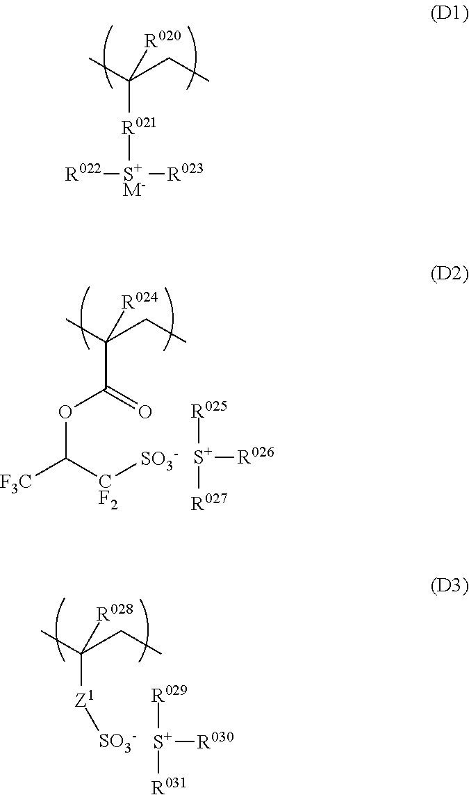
CC(CC)([R021][S+M-]([R023])[R022])[R020].CC(CC)(C(OC([CF2][SO3-])[F3C])=O)[R024].[R025][S+]([R026])[R027].CC(CC)([Z1][SO3-])[R028].[R029][S+]([R030])[R031]
